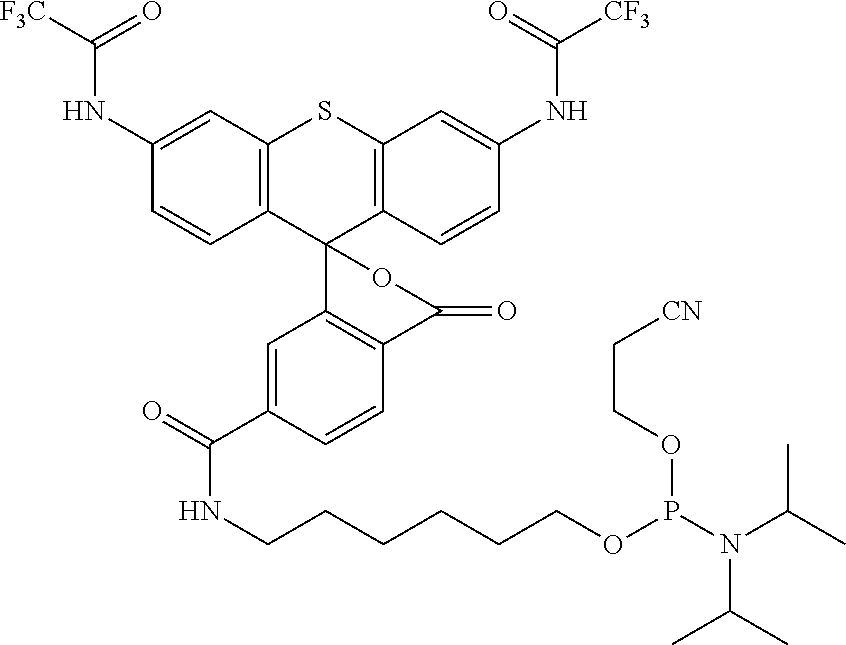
C12=C(C=C(NC([F3C])=O)C=C1)SC1=C(C23C2=C(C=CC(C(=O)NCCCCCCOP(N(C(C)C)C(C)C)OCC[CN])=C2)C(=O)O3)C=CC(NC(=O)[CF3])=C1
